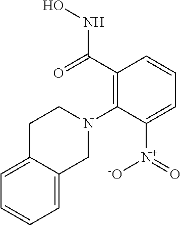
C1=C2C(=CC=C1)CN(C1=C(C(NO)=O)C=CC=C1[N+]([-O])=O)CC2
